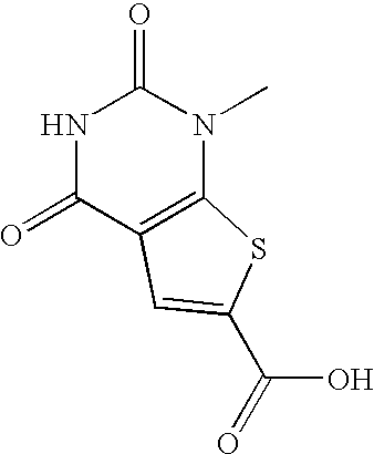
N1C(=O)C2=C(N(C)C1=O)SC(C(=O)O)=C2
